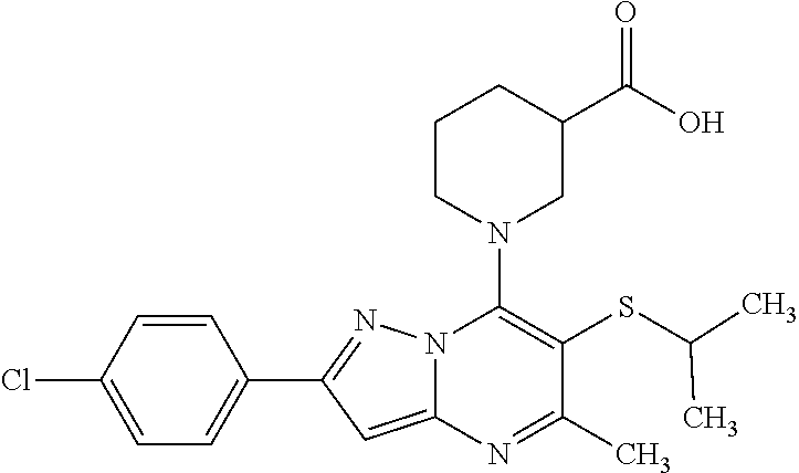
C1=CC(Cl)=CC=C1C1=NN2C(=C1)N=C(C)C(SC(C)C)=C2N1CC(C(O)=O)CCC1
